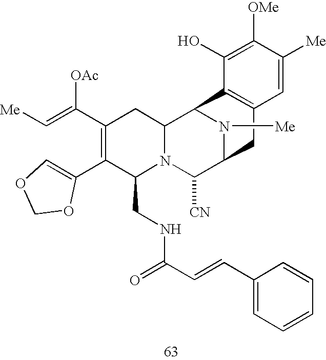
C(=C(C1=C(C2=COCO2)C(CNC(C=CC2=CC=CC=C2)=O)N2C(C1)C1N([Me])C(C2[CN])CC2=C1C(O)=C([OMe])C([Me])=C2)[OAc])[Me]
